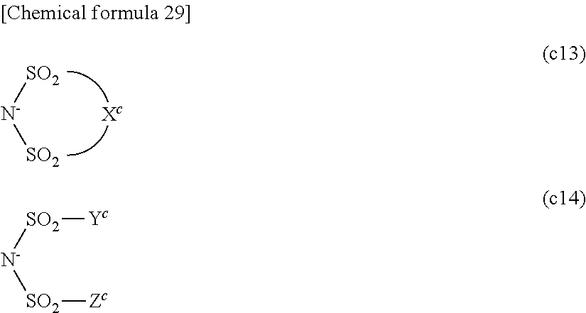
[SO2][N-][SO2].[SO2]([N-][SO2][Zc])[Yc]
